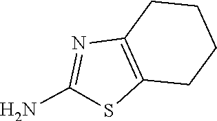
S1C2=C(CCCC2)N=C1N
